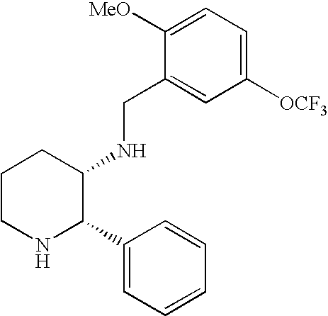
C1=C(C2C(NCC3=CC([OCF3])=CC=C3[MeO])CCCN2)C=CC=C1
